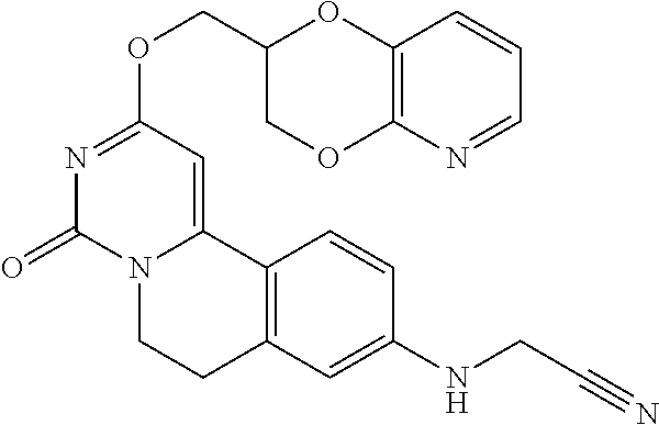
N1=CC=CC2=C1OCC(COC1=NC(=O)N3C(=C1)C1=C(CC3)C=C(NCC#N)C=C1)O2
